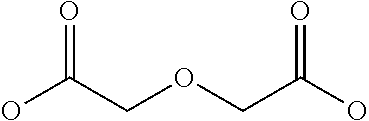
C(OCC(O)=O)C(O)=O
